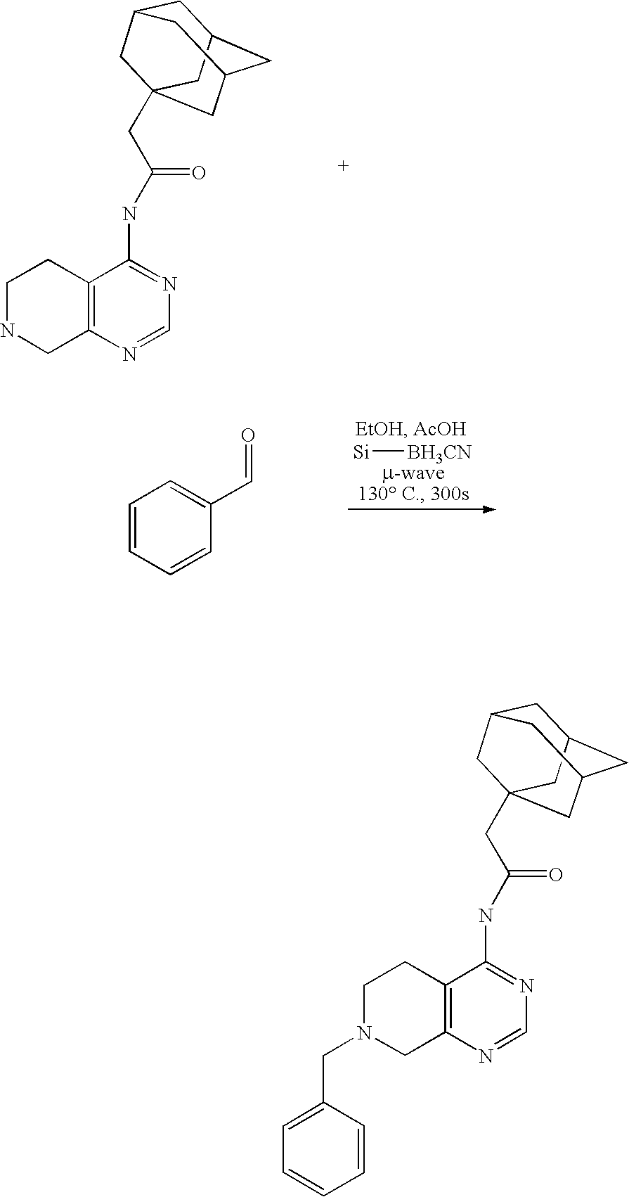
C12=C(N=CN=C1NC(CC13CC4CC(CC(C1)C4)C3)=O)CNCC2.[Si][BH3CN].C1=CC=CC(C=O)=C1.C12=C(N=CN=C1NC(CC13CC4CC(CC(C1)C4)C3)=O)CN(CC1=CC=CC=C1)CC2
